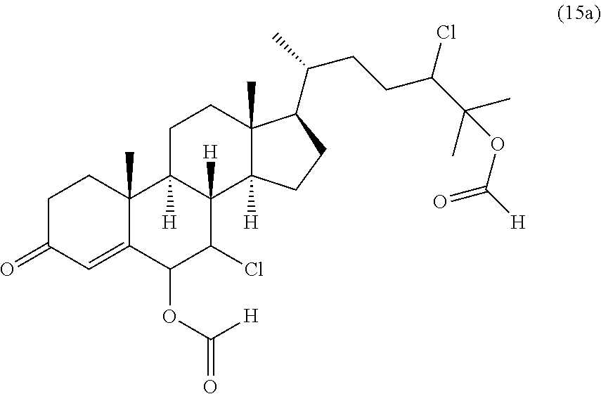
C1C(=O)C=C2C(C)(C1)C1([H])C([H])(C(Cl)C2OC([H])=O)C2([H])C(C)(CC1)C(C(CCC(C(C)(C)OC(=O)[H])Cl)C)CC2
